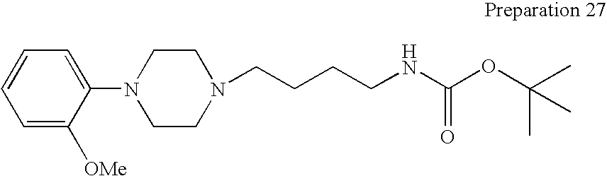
N1(CCCCNC(OC(C)(C)C)=O)CCN(C2=CC=CC=C2[OMe])CC1
